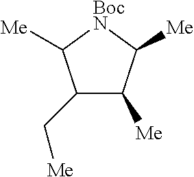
C1(C[Me])C([Me])C([Me])[BocN]C1[Me]
